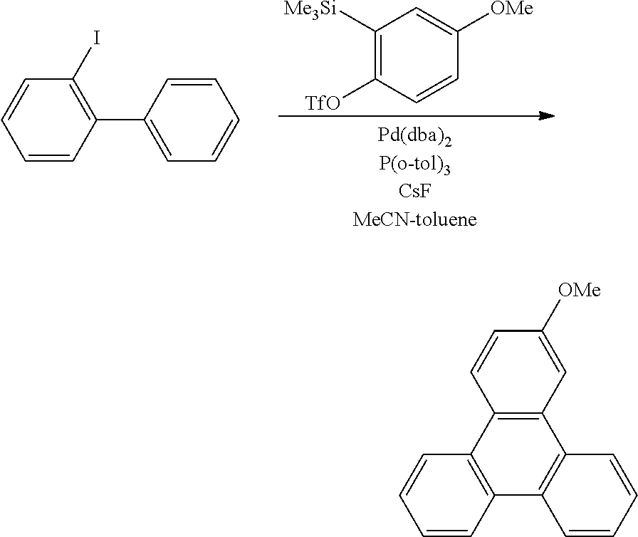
C1([Me3Si])=C([TfO])C=CC([OMe])=C1.C1(C2=CC=CC=C2)=C(I)C=CC=C1.C1=C([OMe])C=CC2=C1C1=C(C3=C2C=CC=C3)C=CC=C1
